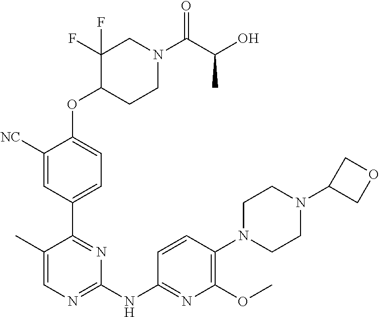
C1C(F)(F)C(OC2=CC=C(C3=NC(NC4=NC(OC)=C(N5CCN(C6COC6)CC5)C=C4)=NC=C3C)C=C2[NC])CCN1C(C(O)C)=O
